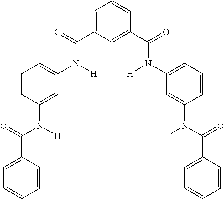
C1=C(C(=O)N([H])C2=CC(N([H])C(=O)C3=CC=CC(C(=O)N(C4=CC=CC(N([H])C(=O)C5=CC=CC=C5)=C4)[H])=C3)=CC=C2)C=CC=C1
